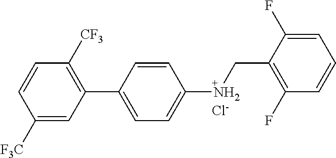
C1([F3C])=CC(C2=CC=C(NCC3=C(F)C=CC=C3F)C=C2)=C([CF3])C=C1.[Cl-]
